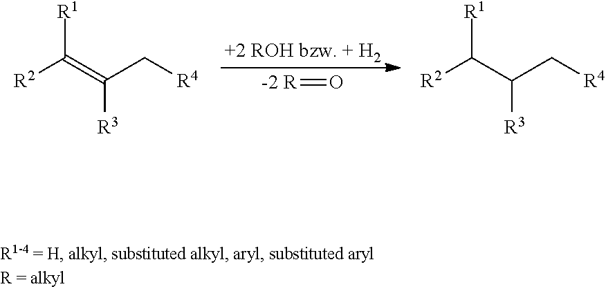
[-2 R]=O.[R2]C(=C(C[R4])[R3])[R1].[R2]C(C(C[R4])[R3])[R1]
